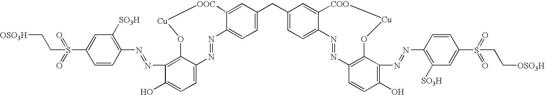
[OSO3H]CCS(=O)(=O)C1=CC([SO3H])=C(N=NC2=C3C(=CC=C2O)N=NC2=CC=C(CC4=CC=C5C(=C4)[COO][Cu]OC4=C(N=N5)C=CC(O)=C4N=NC4=C([SO3H])C=C(S(=O)(=O)CC[OSO3H])C=C4)C=C2[OOC][Cu]O3)C=C1
